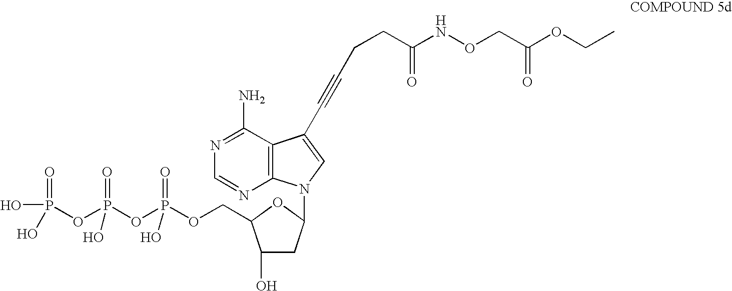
C(C1C(O)CC(N2C3=C(C(N)=NC=N3)C(C#CCCC(NOCC(OCC)=O)=O)=C2)O1)OP(OP(OP(O)(=O)O)(=O)O)(=O)O
